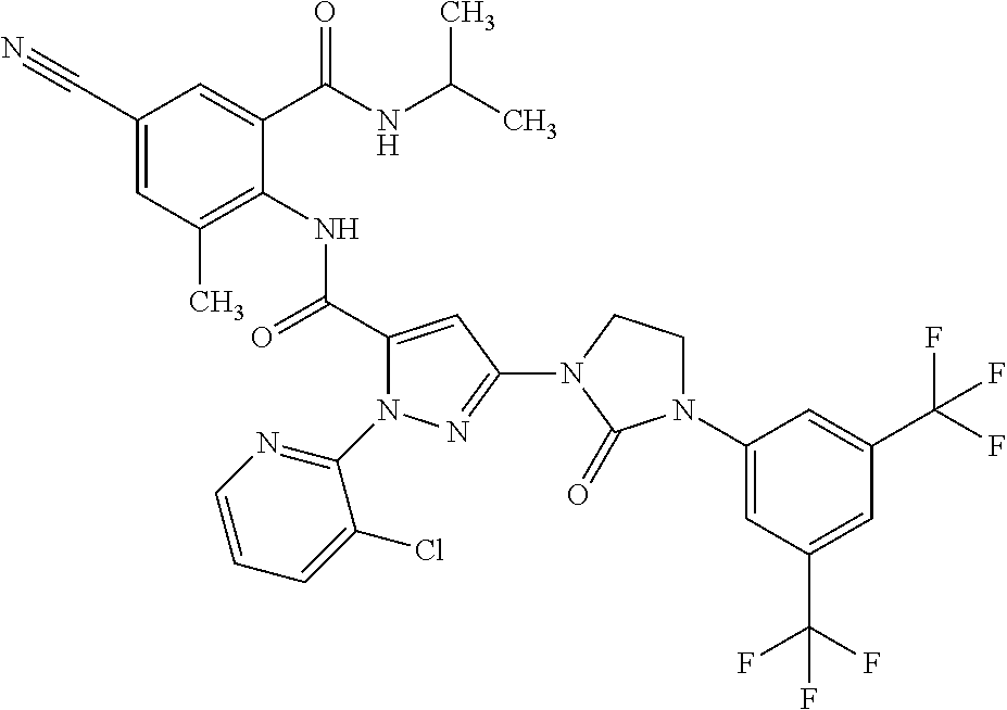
C1(C#N)=CC(C)=C(NC(C2=CC(N3CCN(C4=CC(C(F)(F)F)=CC(C(F)(F)F)=C4)C3=O)=NN2C2=NC=CC=C2Cl)=O)C(C(NC(C)C)=O)=C1
